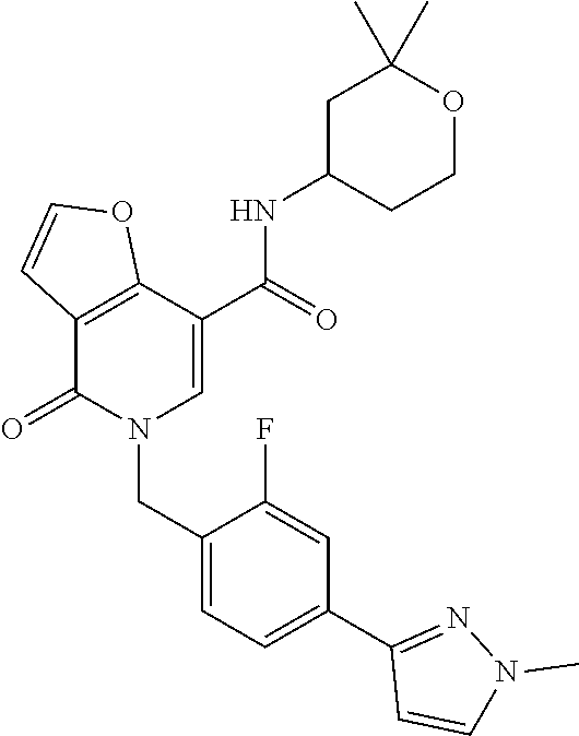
C12=C(C(=O)N(CC3=CC=C(C4=NN(C)C=C4)C=C3F)C=C1C(NC1CCOC(C)(C)C1)=O)C=CO2
